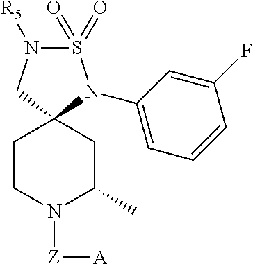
C1(N2S(=O)(=O)N([R5])CC23CCN([Z][A])C(C)C3)=CC=CC(F)=C1
